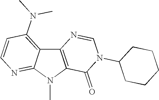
C12=C(N(C)C3=NC=CC(N(C)C)=C13)C(=O)N(C1CCCCC1)C=N2
